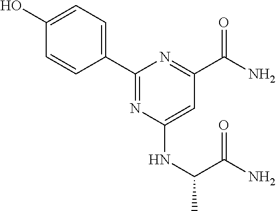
C1(O)=CC=C(C2=NC(NC(C(N)=O)C)=CC(C(=O)N)=N2)C=C1
